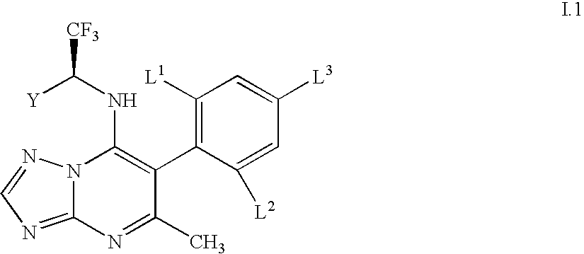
N12C(=NC=N1)N=C(C)C(C1=C([L1])C=C([L3])C=C1[L2])=C2NC([Y])[CF3]
